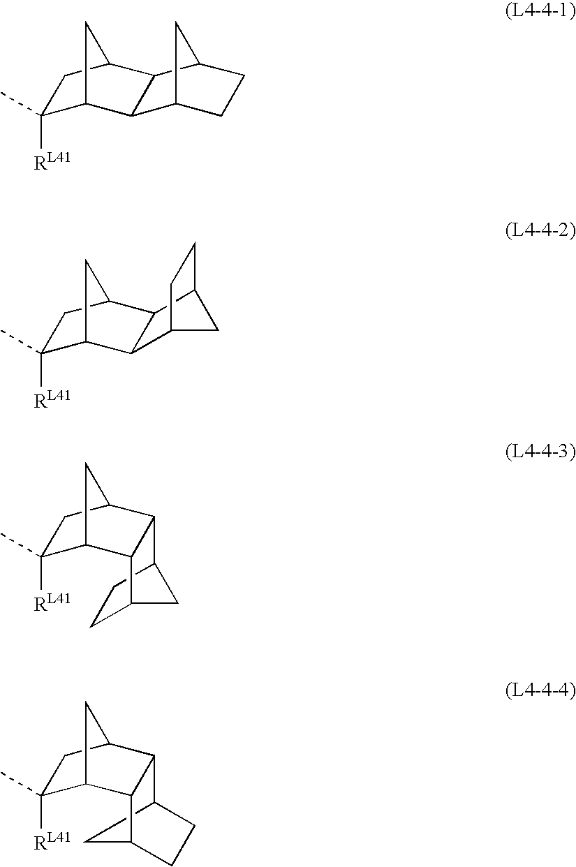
C1([RL41])(C)C2CC(C3C4CC(CC4)C23)C1.C1([RL41])(C)C2CC(C3C4CCC(C4)C23)C1.C1([RL41])(C)C2CC(C1)C1C2C2CCC1C2.C1([RL41])(C)C2CC(C1)C1C2C2CC1CC2
